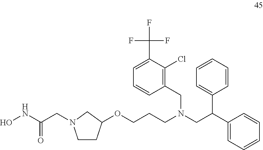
O(CCCN(CC1=C(Cl)C(C(F)(F)F)=CC=C1)CC(C1=CC=CC=C1)C1=CC=CC=C1)C1CCN(CC(NO)=O)C1
